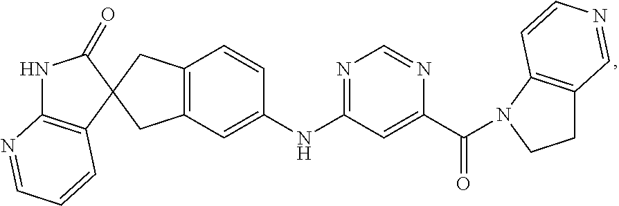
C1(=O)NC2=C(C=CC=N2)C12CC1=C(C2)C=CC(NC2=NC=NC(C(=O)N3C4=C(CC3)C=NC=C4)=C2)=C1
